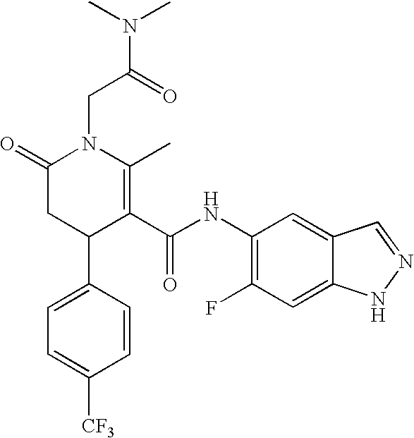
C1(=O)CC(C2=CC=C([CF3])C=C2)C(C(NC2=C(F)C=C3C(=C2)C=NN3)=O)=C(C)N1CC(N(C)C)=O
